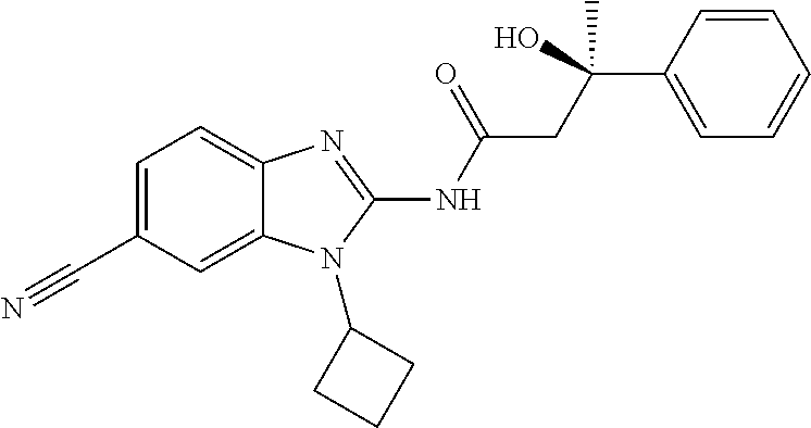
C1=C(C#N)C=C2C(=C1)N=C(NC(CC(C1=CC=CC=C1)(C)O)=O)N2C1CCC1
